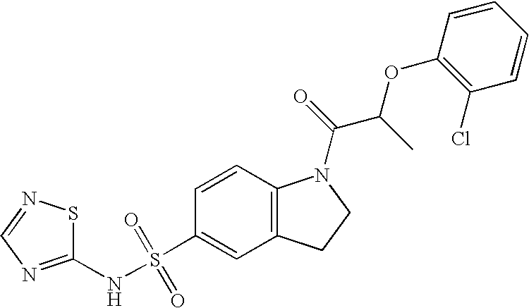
C1(NS(C2=CC3=C(C=C2)N(C(=O)C(C)OC2=C(Cl)C=CC=C2)CC3)(=O)=O)=NC=NS1
